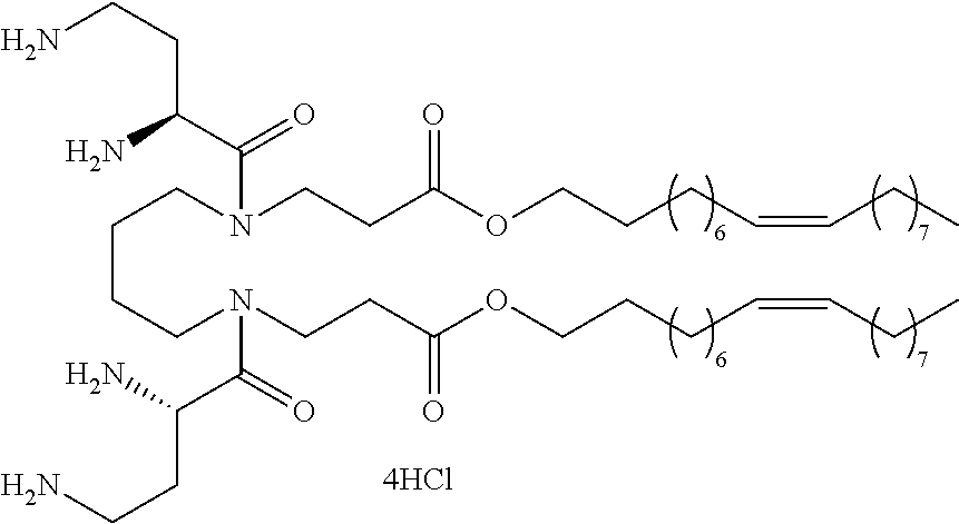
C(CCCN(CCC(OCCCC=CCC)=O)C(=O)C(N)CCN)N(CCC(OCCCC=CCC)=O)C(C(CCN)N)=O
